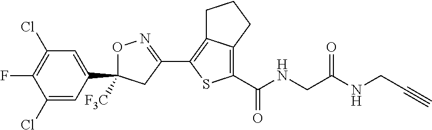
C1(Cl)=CC(C2([F3C])ON=C(C3=C4C(=C(C(NCC(NCC#C)=O)=O)S3)CCC4)C2)=CC(Cl)=C1F
